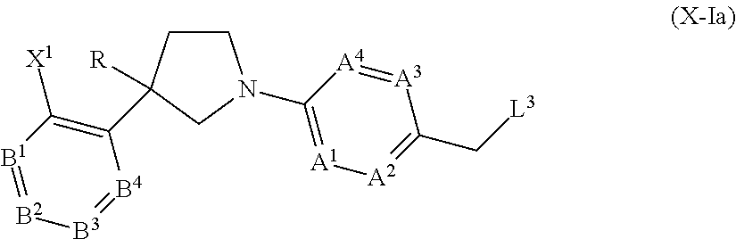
C1CC([R])(C2=C([X1])[B1]=[B2][B3]=[B4]2)CN1C1=[A1][A2]=C(C[L3])[A3]=[A4]1
